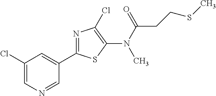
C1(C2=NC(Cl)=C(N(C(=O)CCSC)C)S2)=CC(Cl)=CN=C1
